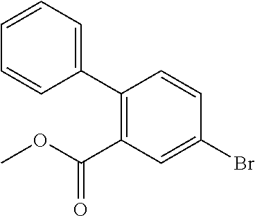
C1(C2=C(C(OC)=O)C=C(Br)C=C2)=CC=CC=C1
